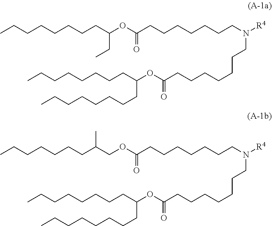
C(CCCC(CCCCCCCC)OC(=O)CCCCCCCN(CCCCCCCC(OC(CC)CCCCCCCC)=O)[R4])CCCC.O(C(=O)CCCCCCCN(CCCCCCCC(OCC(CCCCCCC)C)=O)[R4])C(CCCCCCCC)CCCCCCCC
